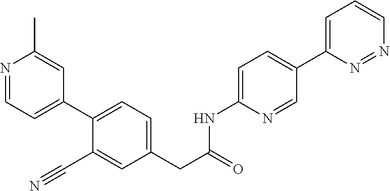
N1=CC=C(C2=CC=C(CC(NC3=CC=C(C4=CC=CN=N4)C=N3)=O)C=C2C#N)C=C1C
